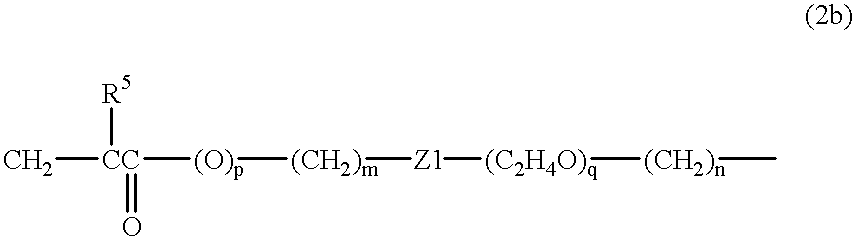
C[CC]([R5])([(O)p][(CH2)m][Z1][(C2H4O)q][(CH2)n]C)=O
